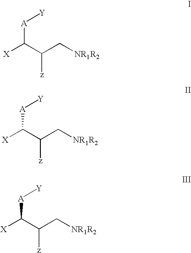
[X]C(C([z])C[NR1R2])[A][Y].[X]C(C([z])C[NR1R2])[A][Y].[X]C(C([z])C[NR1R2])[A][Y]
